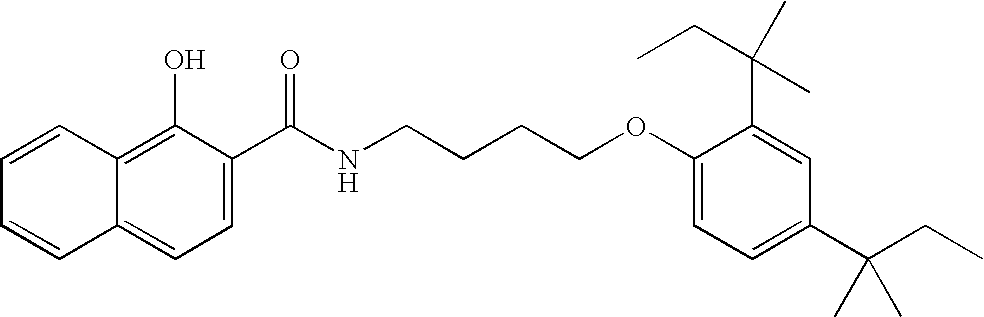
C1=CC2=C(O)C(C(=O)NCCCCOC3=CC=C(C(CC)(C)C)C=C3C(CC)(C)C)=CC=C2C=C1
